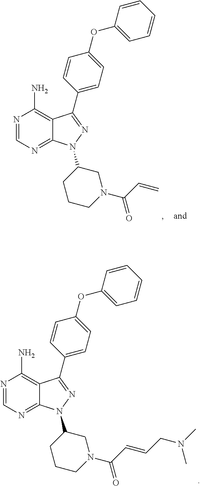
N1=CN=C2C(=C1N)C(C1=CC=C(OC3=CC=CC=C3)C=C1)=NN2C1CCCN(C(C=CCN(C)C)=O)C1.N1=CN=C2C(=C1N)C(C1=CC=C(OC3=CC=CC=C3)C=C1)=NN2C1CCCN(C(C=C)=O)C1
